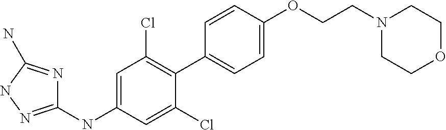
C1=C(OCCN2CCOCC2)C=CC(C2=C(Cl)C=C(NC3=NNC(N)=N3)C=C2Cl)=C1
